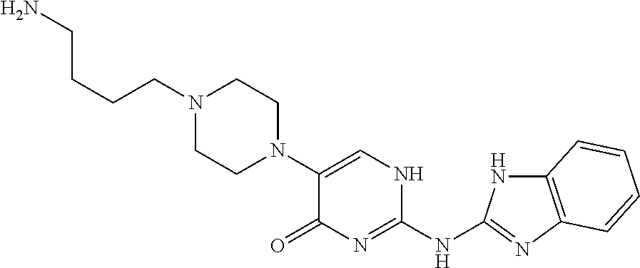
C(N1CCN(C2=CNC(NC3=NC4=C(N3)C=CC=C4)=NC2=O)CC1)CCCN
